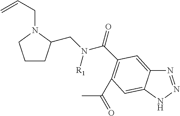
C1CC(CN(C(=O)C2=C(C(=O)C)C=C3C(=C2)N=NN3)[R1])N(CC=C)C1
